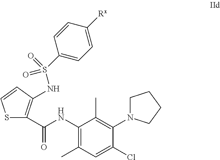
C1(NC(=O)C2=C(NS(C3=CC=C([Rx])C=C3)(=O)=O)C=CS2)=C(C)C=C(Cl)C(N2CCCC2)=C1C
